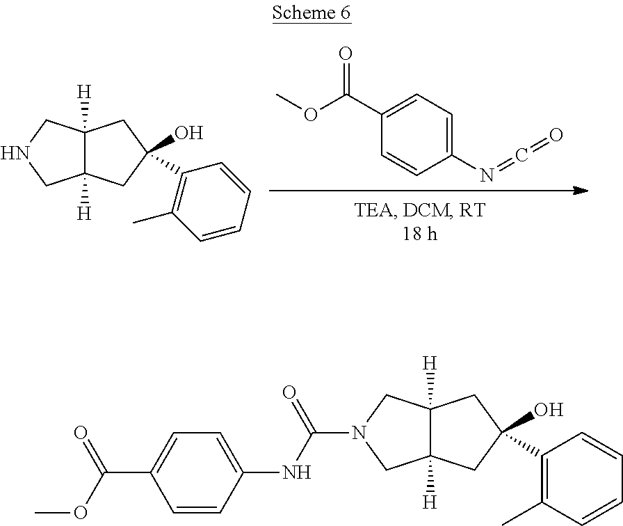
C1(N=C=O)=CC=C(C(OC)=O)C=C1.C12([H])C([H])(CC(O)(C3=C(C)C=CC=C3)C1)CNC2.C1=CC(NC(N2CC3([H])C([H])(C2)CC(O)(C2=C(C)C=CC=C2)C3)=O)=CC=C1C(OC)=O
